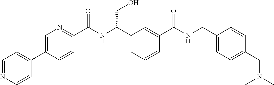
C1(C2=CC=NC=C2)=CN=C(C(NC(C2=CC=CC(C(NCC3=CC=C(CN(C)C)C=C3)=O)=C2)CO)=O)C=C1
